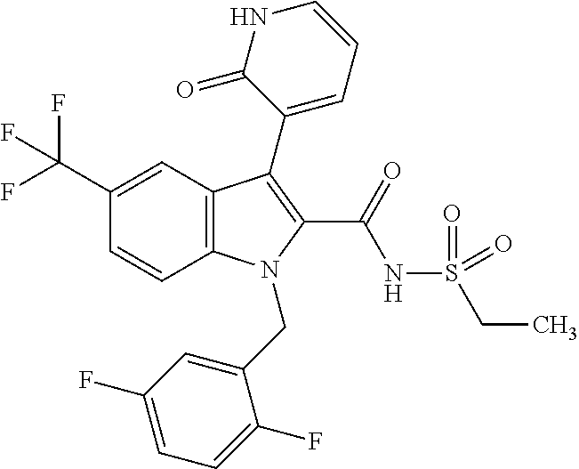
C12=C(C=C(C(F)(F)F)C=C1)C(C1=CC=CNC1=O)=C(C(=O)NS(CC)(=O)=O)N2CC1=CC(F)=CC=C1F
